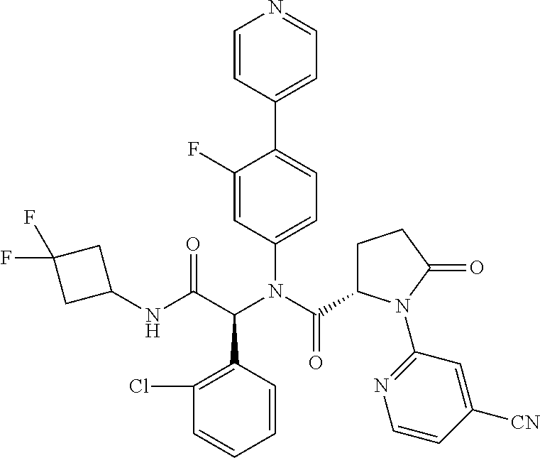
C1(N(C(=O)C2CCC(=O)N2C2=NC=CC([CN])=C2)C(C(NC2CC(F)(F)C2)=O)C2=C(Cl)C=CC=C2)=CC=C(C2=CC=NC=C2)C(F)=C1
